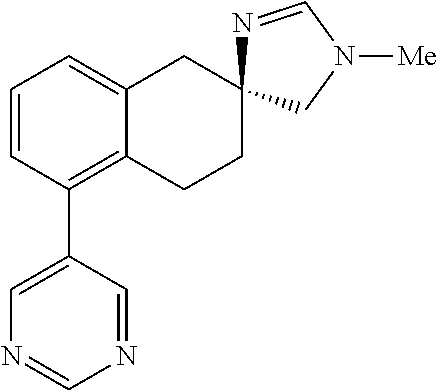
C1=CC(C2=CN=CN=C2)=C2C(=C1)CC1(CC2)N=CN([Me])C1
